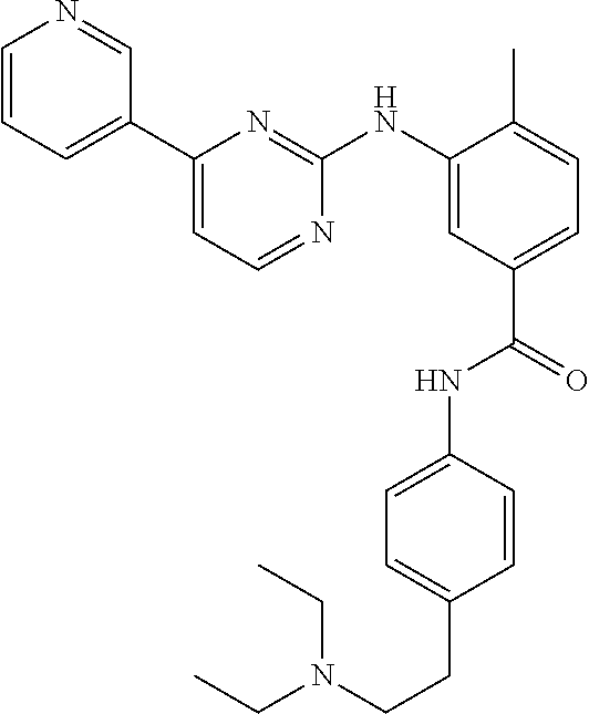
C1=CC=C(C2=CC=NC(NC3=CC(C(=O)NC4=CC=C(CCN(CC)CC)C=C4)=CC=C3C)=N2)C=N1
